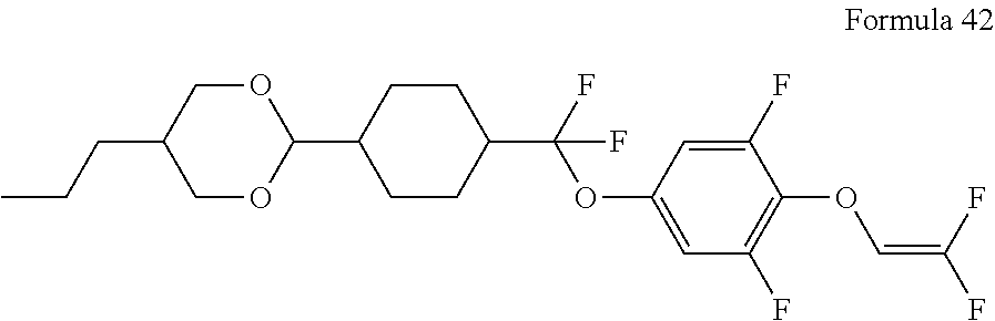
O1CC(CCC)COC1C1CCC(C(F)(OC2=CC(F)=C(OC=C(F)F)C(F)=C2)F)CC1
